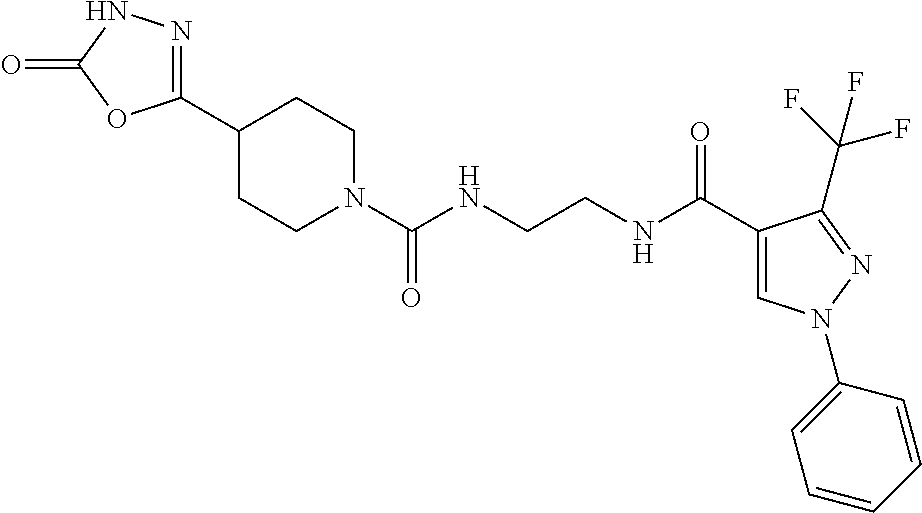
C1(C2=NNC(=O)O2)CCN(C(NCCNC(C2=CN(C3=CC=CC=C3)N=C2C(F)(F)F)=O)=O)CC1
